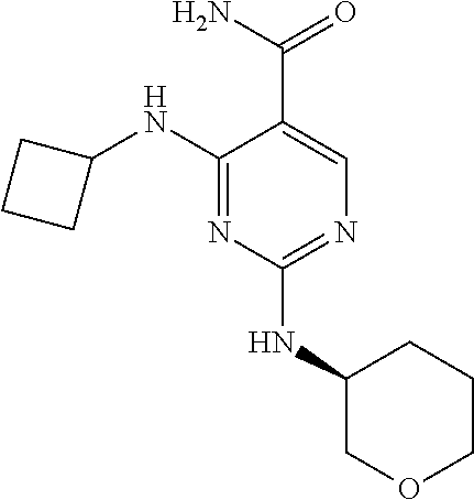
C1(NC2CCC2)=NC(NC2COCCC2)=NC=C1C(N)=O
